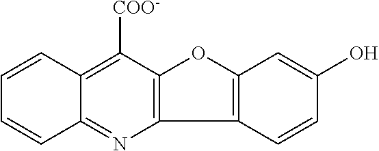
C1=CC2=C([COO-])C3=C(N=C2C=C1)C1=C(O3)C=C(O)C=C1
